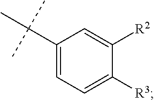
C1(C(C)(C)C)=CC=C([R3])C([R2])=C1
